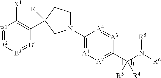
[B1]1=[B2][B3]=[B4]C(C2([R])CCN(C3=[A1][A2]=C(C(N([R6])[R5])([R3])[R4])[A3]=[A4]3)C2)=C1[X1]
